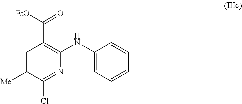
C1=C([Me])C(Cl)=NC(NC2=CC=CC=C2)=C1C([EtO])=O
